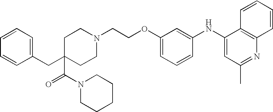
C1=CC=CC(CC2(C(N3CCCCC3)=O)CCN(CCOC3=CC=CC(NC4=CC(C)=NC5=C4C=CC=C5)=C3)CC2)=C1
